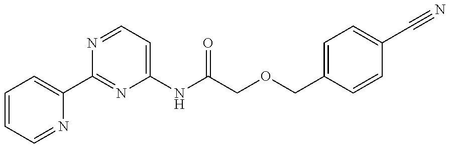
N1=CC=C(NC(COCC2=CC=C(C#N)C=C2)=O)N=C1C1=CC=CC=N1
